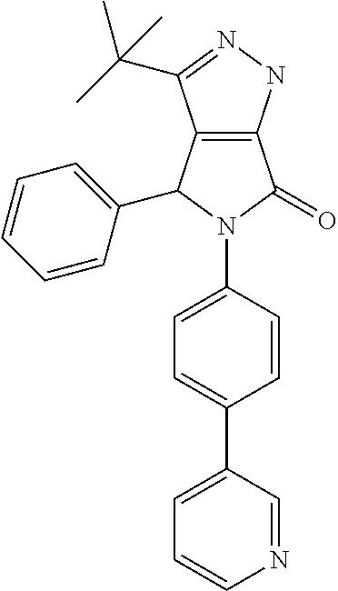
C12=C(NN=C1C(C)(C)C)C(=O)N(C1=CC=C(C3=CC=CN=C3)C=C1)C2C1=CC=CC=C1
